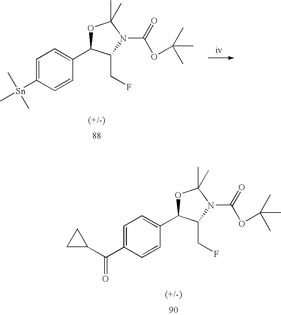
CC1(C)OC(C2=CC=C(C(C3CC3)=O)C=C2)C(CF)N1C(OC(C)(C)C)=O.CC1(C)OC(C2=CC=C([Sn](C)(C)C)C=C2)C(CF)N1C(OC(C)(C)C)=O
